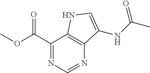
C1(C(OC)=O)=NC=NC2=C1NC=C2NC(C)=O
